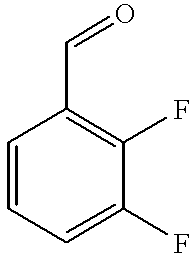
C1=CC=C(F)C(F)=C1C=O
